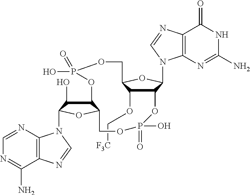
C(OC1C2C(N3C4=C(C(=O)NC(N)=N4)N=C3)OC1COP(O)(=O)OC1C(O)C(N3C4=C(C(N)=NC=N4)N=C3)OC1COP(=O)(O)O2)[F3C]
